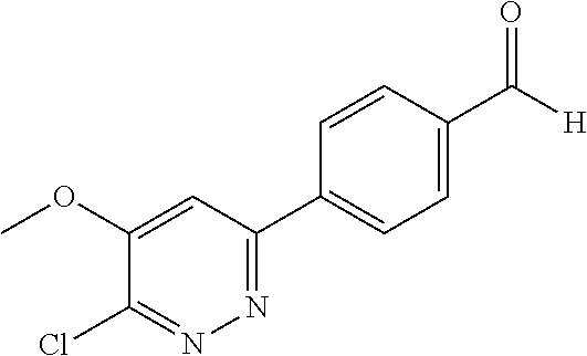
C1=C(C2=NN=C(Cl)C(OC)=C2)C=CC(C(=O)[H])=C1
